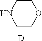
C1COCCN1.[D]
